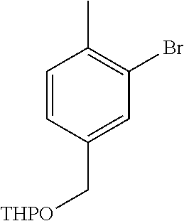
C1=CC(C[THPO])=CC(Br)=C1C
